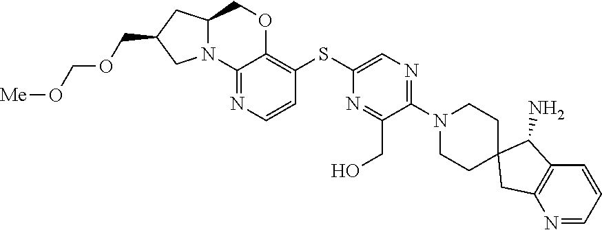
C1=NC2=C(C=C1)C(N)C1(C2)CCN(C2=NC=C(SC3=C4OCC5CC(COCO[Me])CN5C4=NC=C3)N=C2CO)CC1
